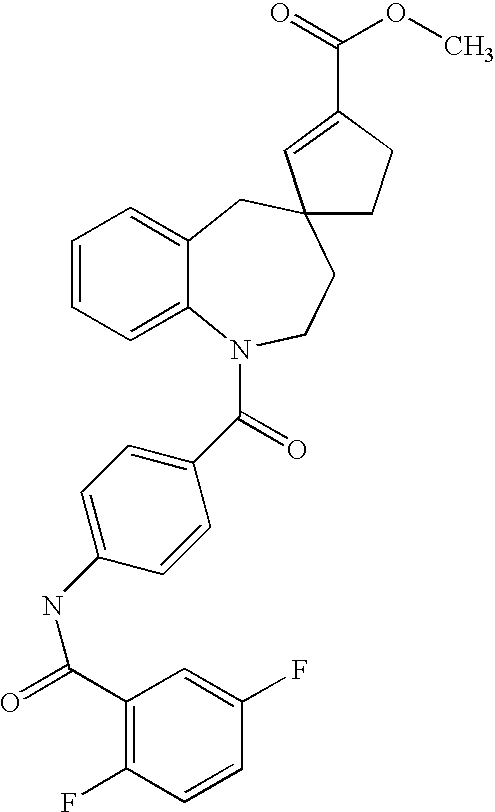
C1=CC=C2C(=C1)CC1(CCN2C(=O)C2=CC=C(NC(=O)C3=C(F)C=CC(F)=C3)C=C2)CCC(C(=O)OC)=C1
